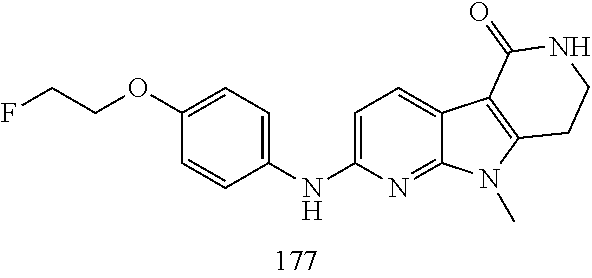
C1=CC(NC2=CC=C3C(=N2)N(C)C2=C3C(=O)NCC2)=CC=C1OCCF
